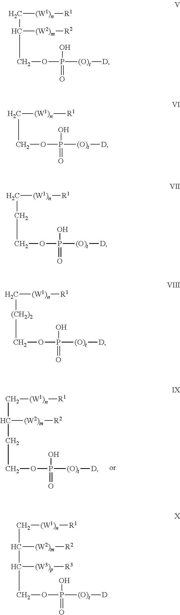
C([(W2)m][R2])(CCOP(=O)(O)[(O)t][D])C[(W1)n][R1].C([(W1)n][R1])C([(W2)m][R2])COP(=O)(O)[(O)t][D].C([(W1)n][R1])COP(=O)(O)[(O)t][D].C([(W1)n][R1])CCOP(=O)(O)[(O)t][D].C([(W1)n][R1])[(CH2)2]COP(=O)(O)[(O)t][D].C([(W2)m][R2])(C(COP(=O)(O)[(O)t][D])[(W3)p][R3])C[(W1)n][R1]
